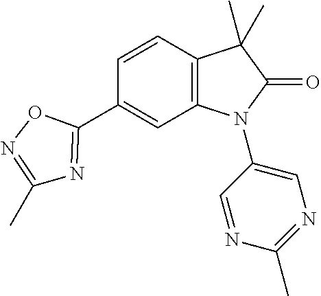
C12=C(C=CC(C3=NC(C)=NO3)=C1)C(C)(C)C(=O)N2C1=CN=C(C)N=C1
